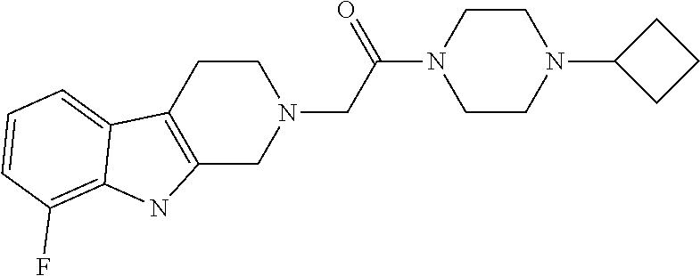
C1CC2=C(CN1CC(=O)N1CCN(C3CCC3)CC1)NC1=C(F)C=CC=C21
